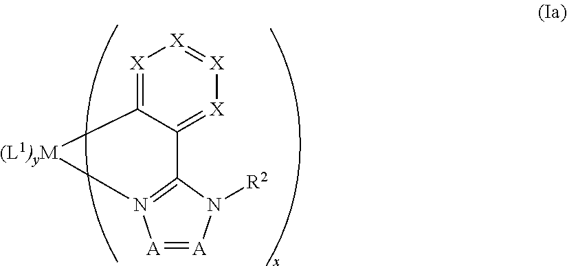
[X]1=C2C(=[X][X]=[X]1)C1=N([A]=[A]N1[R2])[(L1)yM]2
